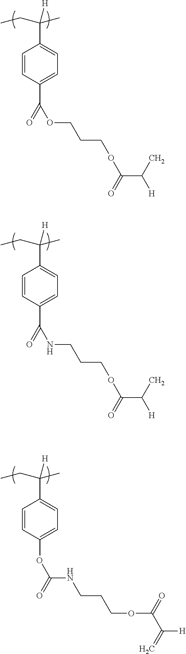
C1=CC(C(OCCCOC(C(C)[H])=O)=O)=CC=C1C(CC)(C)[H].C1=CC(C(NCCCOC(C(C)[H])=O)=O)=CC=C1C(CC)(C)[H].C1=CC(OC(=O)NCCCOC(C(=C)[H])=O)=CC=C1C(CC)(C)[H]
